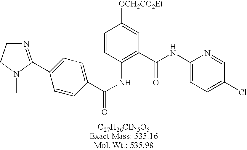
C1(C2=NCCN2C)=CC=C(C(NC2=C(C(NC3=CC=C(Cl)C=N3)=O)C=C([OCH2CO2Et])C=C2)=O)C=C1
